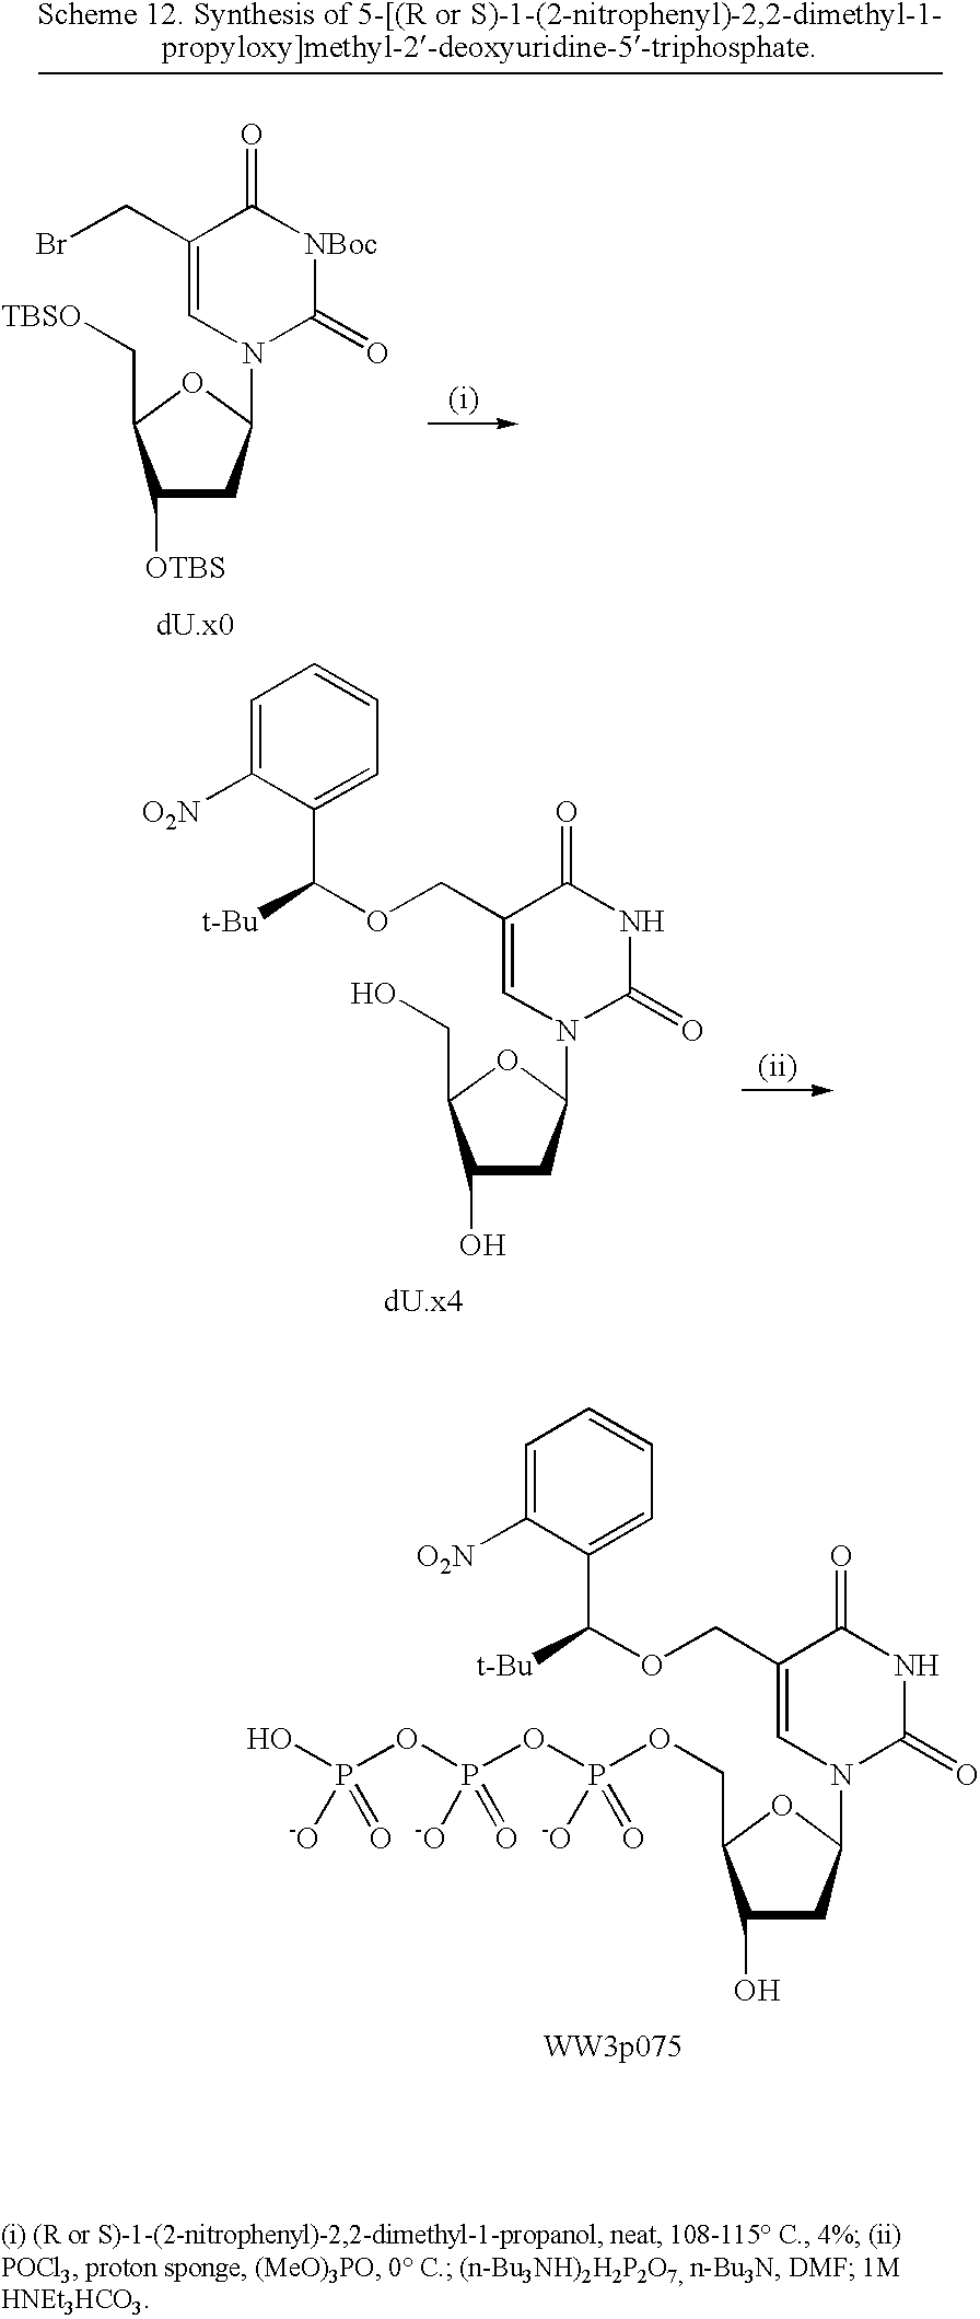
C1(O)CC(N2C(=O)NC(=O)C(COC([t-Bu])C3=CC=CC=C3[O2N])=C2)OC1CO.C1(O)CC(N2C(=O)NC(=O)C(COC([t-Bu])C3=CC=CC=C3[O2N])=C2)OC1COP(=O)([-O])OP([-O])(=O)OP(O)(=O)[-O].C1([OTBS])CC(N2C(=O)[NBoc]C(=O)C(CBr)=C2)OC1C[TBSO]
